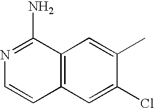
C12=C(C=C(Cl)C(C)=C1)C=CN=C2N
